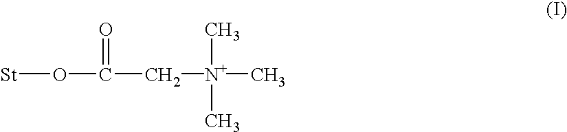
C(C[N+](C)(C)C)(O[St])=O
